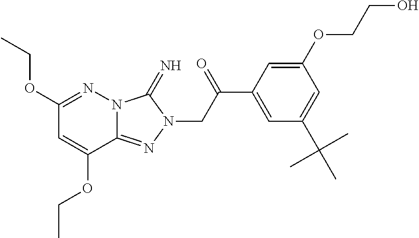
C1(OCC)=NN2C(=NN(CC(C3=CC(C(C)(C)C)=CC(OCCO)=C3)=O)C2=N)C(OCC)=C1
